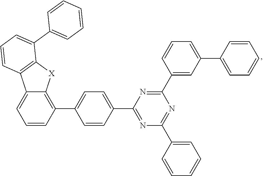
C1=CC(C2=CC=C(C3=NC(C4=CC=CC=C4)=NC(C4=CC(C5=CC=CC=C5)=CC=C4)=N3)C=C2)=C2C(=C1)C1=C([X]2)C(C2=CC=CC=C2)=CC=C1
